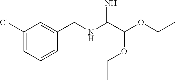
C1(Cl)=CC=CC(CNC(C(OCC)OCC)=N)=C1
